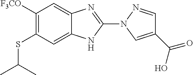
S(C1=C([F3CO])C=C2C(=C1)NC(N1N=CC(C(=O)O)=C1)=N2)C(C)C
